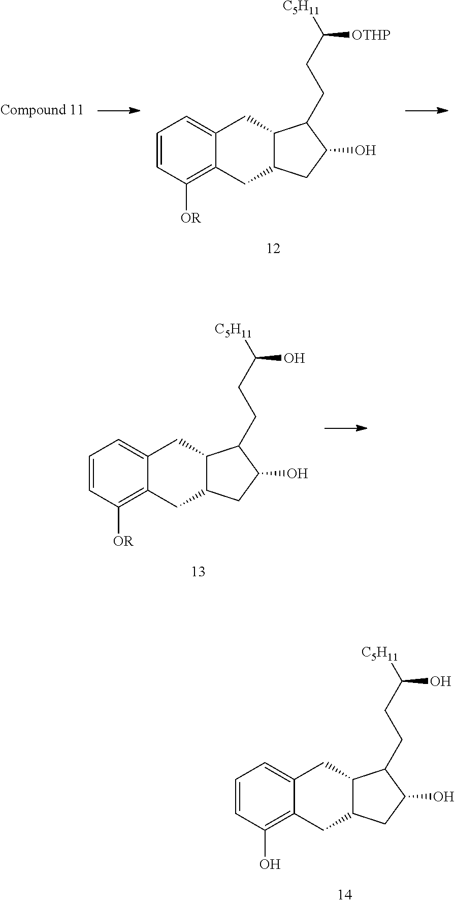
C1=CC([OR])=C2C(=C1)CC1C(C2)CC(O)C1CCC([C5H11])[OTHP].C1=CC([OR])=C2C(=C1)CC1C(C2)CC(O)C1CCC([C5H11])O.C1=CC(O)=C2C(=C1)CC1C(C2)CC(O)C1CCC([C5H11])O
